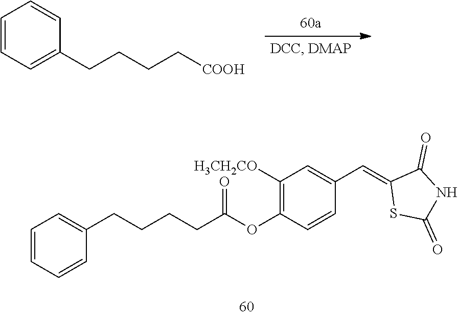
C(C(OC1=C([H3CH2CO])C=C(C=C2SC(=O)NC2=O)C=C1)=O)CCCC1=CC=CC=C1.C1=CC=C(CCCC[COOH])C=C1
